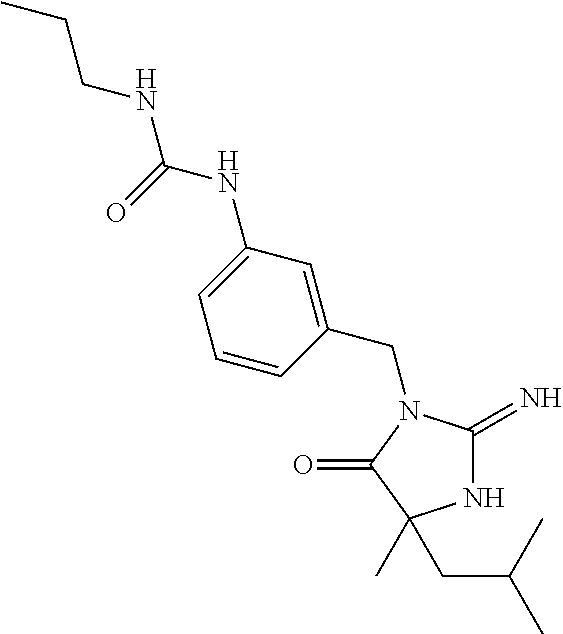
N1C(=N)N(CC2=CC(NC(NCCC)=O)=CC=C2)C(=O)C1(CC(C)C)C
